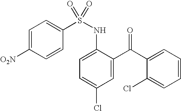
C1=C([O2N])C=CC(S(NC2=CC=C(Cl)C=C2C(C2=CC=CC=C2Cl)=O)(=O)=O)=C1
